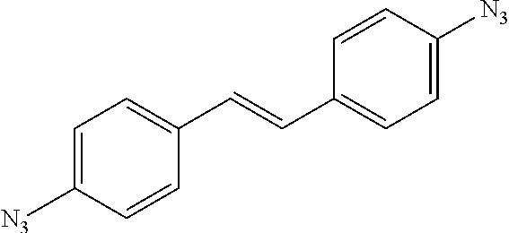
[N3]C1=CC=C(C=CC2=CC=C([N3])C=C2)C=C1
